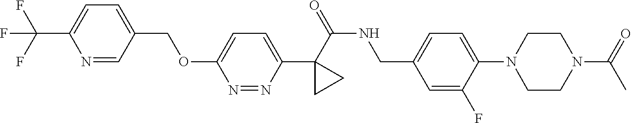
C(C1=CC=C(C(F)(F)F)N=C1)OC1=CC=C(C2(C(NCC3=CC=C(N4CCN(C(C)=O)CC4)C(F)=C3)=O)CC2)N=N1
